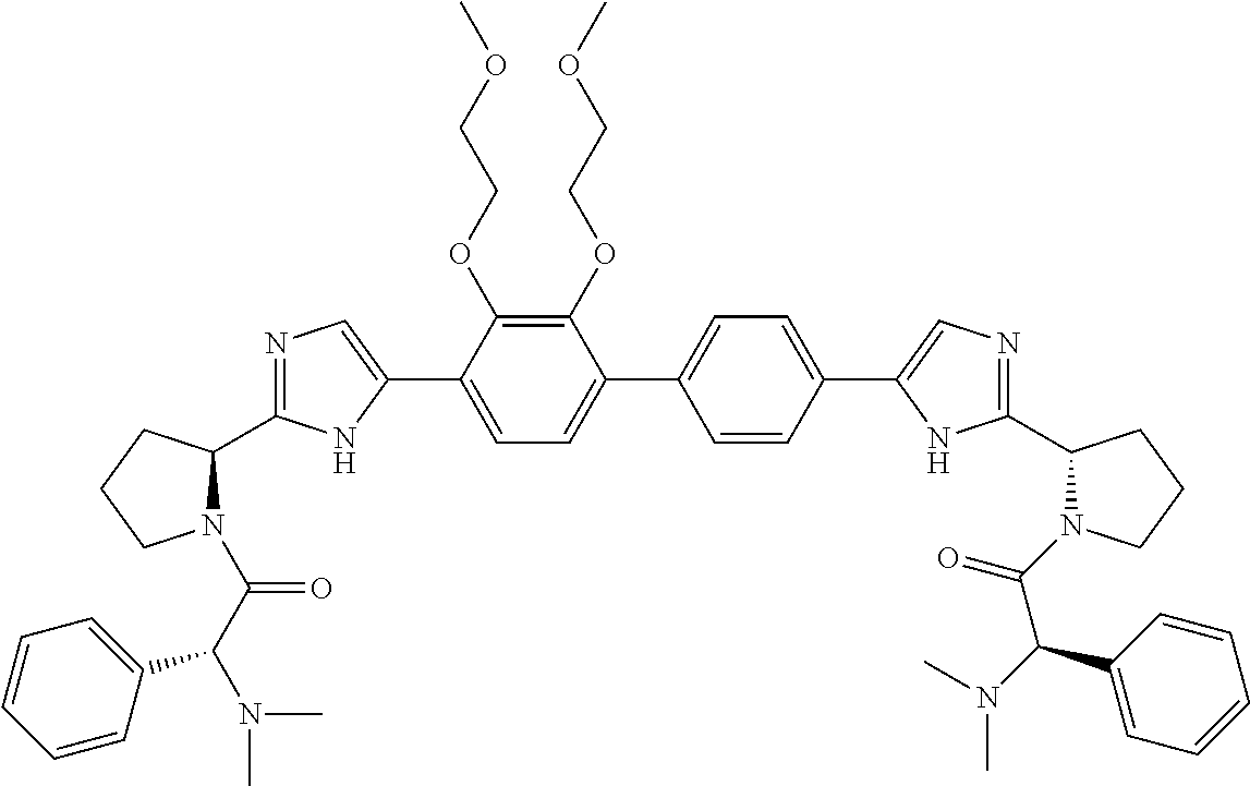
C1(OCCOC)=C(OCCOC)C(C2=CN=C(C3N(C(C(N(C)C)C4=CC=CC=C4)=O)CCC3)N2)=CC=C1C1=CC=C(C2=CN=C(C3N(C(=O)C(C4=CC=CC=C4)N(C)C)CCC3)N2)C=C1
